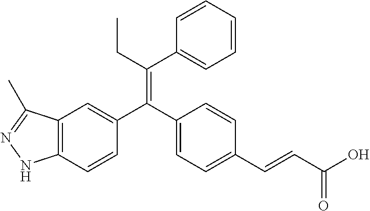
C12=C(C=CC(C(C3=CC=C(C=CC(O)=O)C=C3)=C(CC)C3=CC=CC=C3)=C1)NN=C2C
